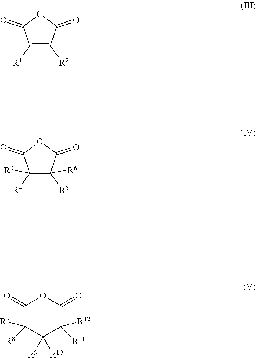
C1([R1])=C([R2])C(=O)OC1=O.C1([R4])([R3])C([R5])([R6])C(=O)OC1=O.C1(=O)C([R8])([R7])C([R10])([R9])C([R11])([R12])C(=O)O1
